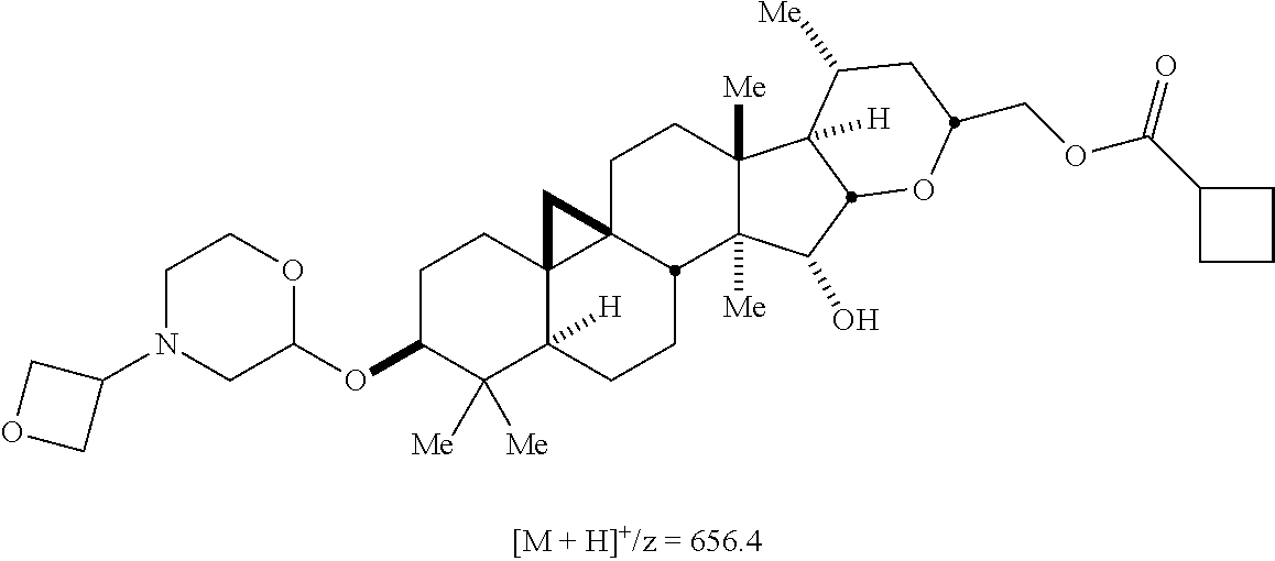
C1C(OC2OCCN(C3COC3)C2)C([Me])([Me])C2([H])C3(C1)C1(CCC4([Me])C([Me])(C(O)C5C4([H])C([Me])CC(COC(C4CCC4)=O)O5)C1CC2)C3
